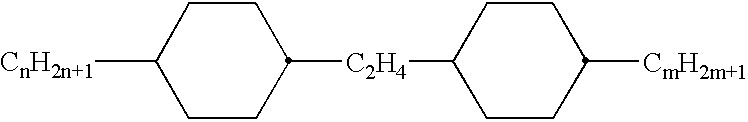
C1CC([C2H4]C2CCC([CmH2m+1])CC2)CCC1[CnH2n+1]
